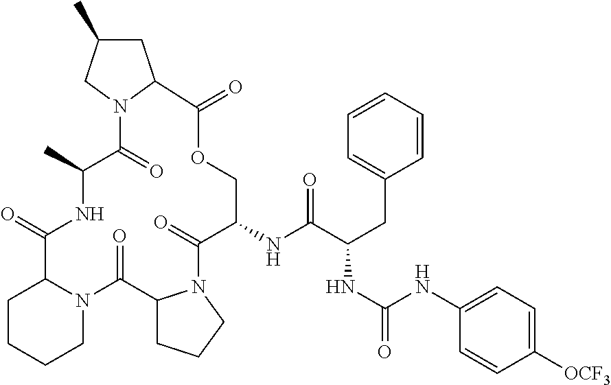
C(C1=CC=CC=C1)C(NC(=O)NC1=CC=C([OCF3])C=C1)C(=O)NC1C(=O)N2C(C(=O)N3C(C(=O)NC(C)C(=O)N4CC(C)CC4C(=O)OC1)CCCC3)CCC2
